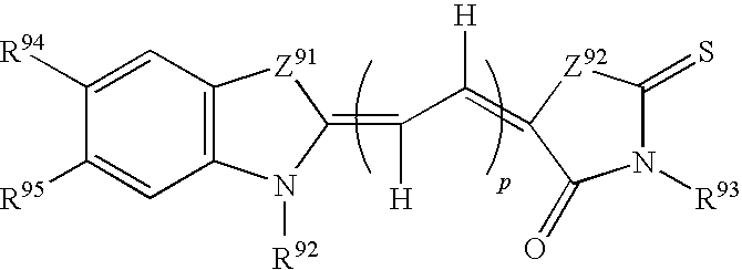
C1([R94])=CC2=C(C=C1[R95])N([R92])C(=C(C([H])=C1[Z92]C(=S)N([R93])C1=O)[H])[Z91]2
